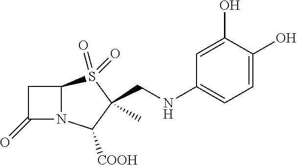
C1=C(NCC2(C)S(=O)(=O)C3N(C2[COOH])C(=O)C3)C=C(O)C(O)=C1
